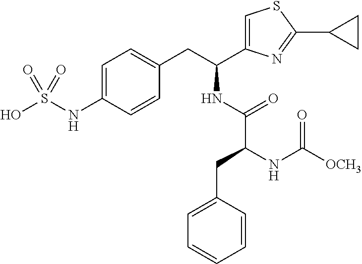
C1=C(NS(O)(=O)=O)C=CC(CC(NC(C(NC([OCH3])=O)CC2=CC=CC=C2)=O)C2=CSC(C3CC3)=N2)=C1
